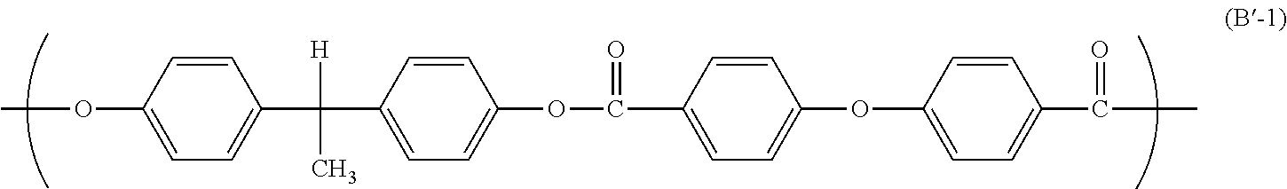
COC1=CC=C(C(C2=CC=C(OC(=O)C3=CC=C(OC4=CC=C(C(C)=O)C=C4)C=C3)C=C2)([H])C)C=C1
